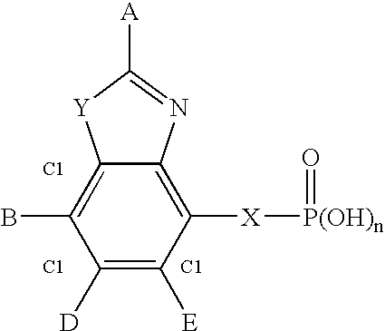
C1([D])=C([E])C([X][P(OH)n]=O)=C2C(=C1B)[Y]C([A])=N2
